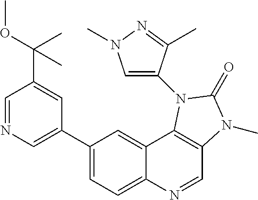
C1=NC=C(C2=CC=C3C(=C2)C2=C(C=N3)N(C)C(=O)N2C2=CN(C)N=C2C)C=C1C(OC)(C)C
